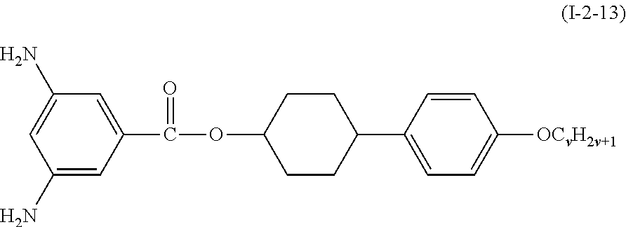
C1(C(OC2CCC(C3=CC=C([OCvH2v+1])C=C3)CC2)=O)=CC(N)=CC(N)=C1
